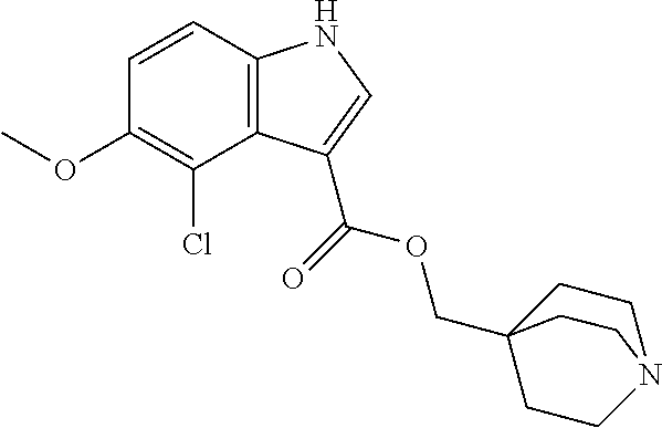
C1=CC2=C(C(Cl)=C1OC)C(C(=O)OCC13CCN(CC1)CC3)=CN2
